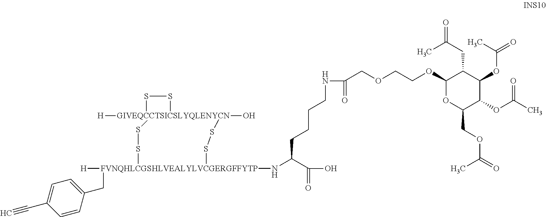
[H][GIVEQCCTSICSLYQLENYCN]12(O)(SS1)SS[FVNQHLCGSHLVEALYLVCGERGFFYTP]([H])(NC(C(O)=O)CCCCNC(=O)COCCOC1OC(COC(=O)C)C(OC(C)=O)C(OC(=O)C)C1CC(=O)C)(CC1=CC=C(C#C)C=C1)SS2
